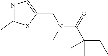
C1(CN(C(C(CC)(C)C)=O)C)=CN=C(C)S1
